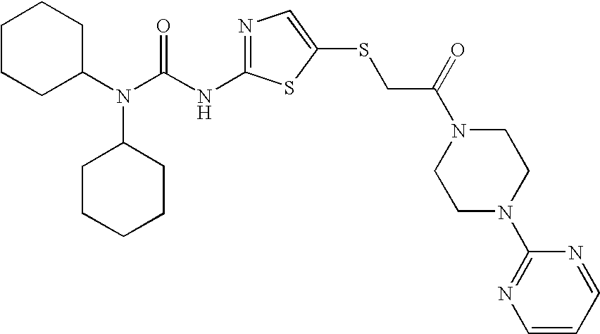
N1=C(NC(N(C2CCCCC2)C2CCCCC2)=O)SC(SCC(N2CCN(C3=NC=CC=N3)CC2)=O)=C1
